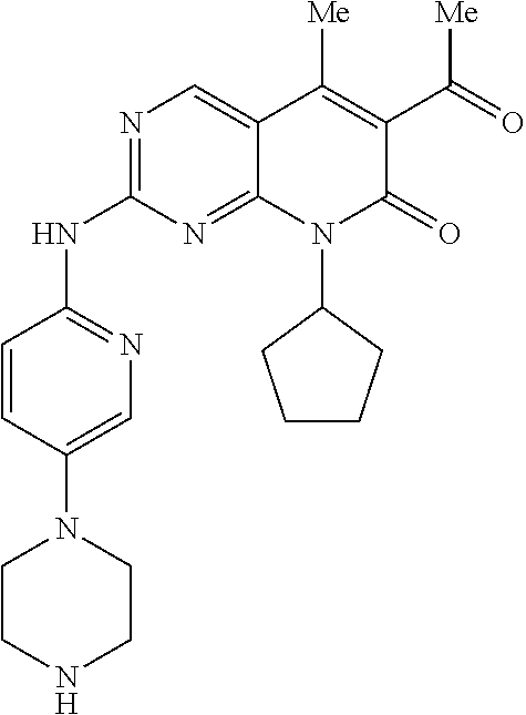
N1=C(NC2=NC=C(N3CCNCC3)C=C2)N=C2C(=C1)C([Me])=C(C(=O)[Me])C(=O)N2C1CCCC1
